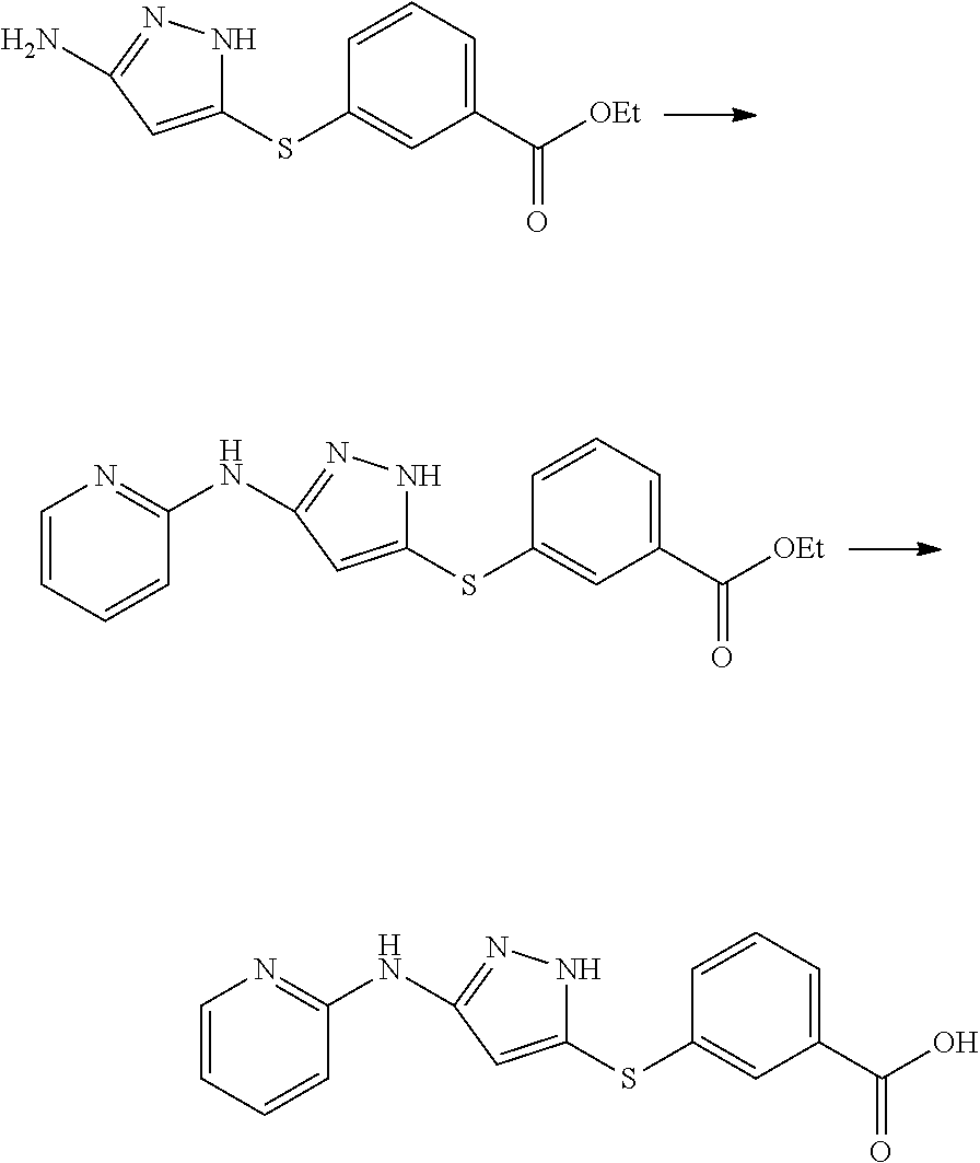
C1=CC=C(C([OEt])=O)C=C1SC1=CC(N)=NN1.C1=CC=C(C([OEt])=O)C=C1SC1=CC(NC2=NC=CC=C2)=NN1.C1=CC=C(C(O)=O)C=C1SC1=CC(NC2=NC=CC=C2)=NN1
